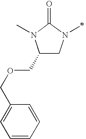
C1(COCC2=CC=CC=C2)CN(C)C(=O)N1C
